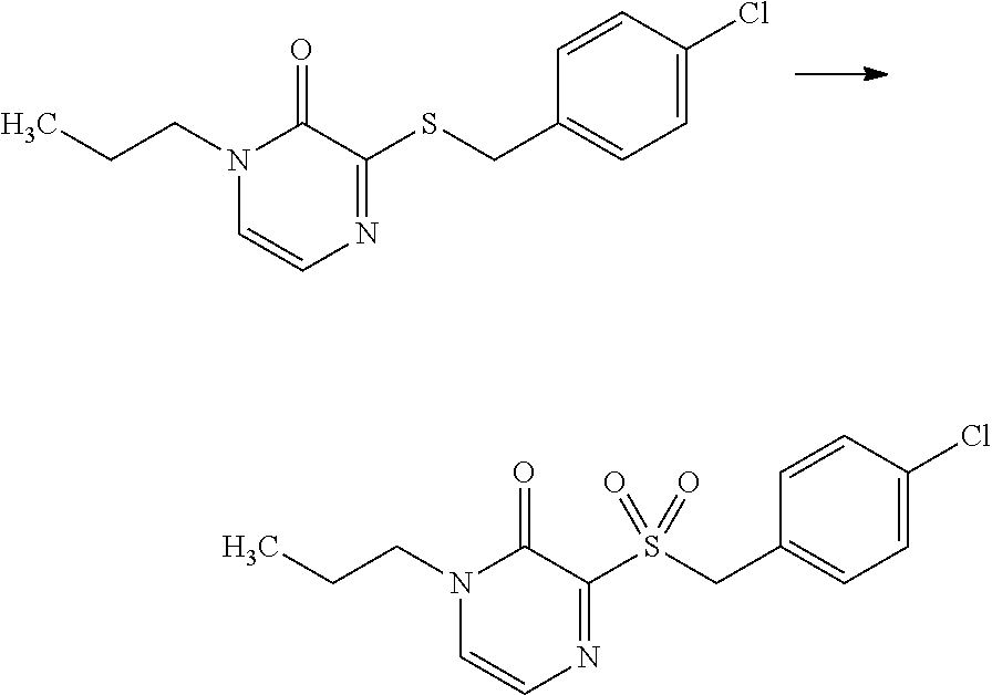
N1(CCC)C=CN=C(SCC2=CC=C(Cl)C=C2)C1=O.N1(CCC)C=CN=C(S(CC2=CC=C(Cl)C=C2)(=O)=O)C1=O
